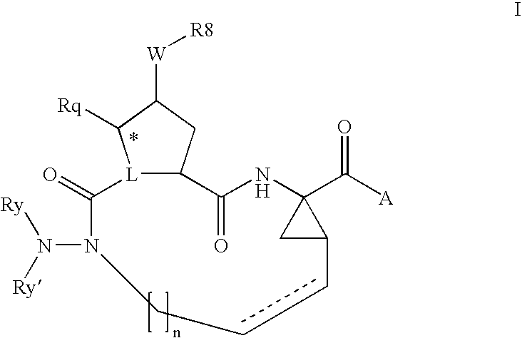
[L]12C(CC([W][R8])C1[Rq])C(=O)NC1(C([A])=O)CC1ccCN(N([Ry])[Ry])C2=O
